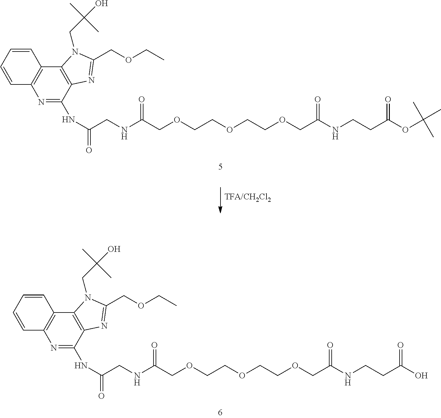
N(C(COCCOCCOCC(=O)NCCC(OC(C)(C)C)=O)=O)CC(=O)NC1=NC2=C(C3=C1N=C(COCC)N3CC(O)(C)C)C=CC=C2.N(C(COCCOCCOCC(=O)NCCC(O)=O)=O)CC(=O)NC1=NC2=C(C3=C1N=C(COCC)N3CC(O)(C)C)C=CC=C2
